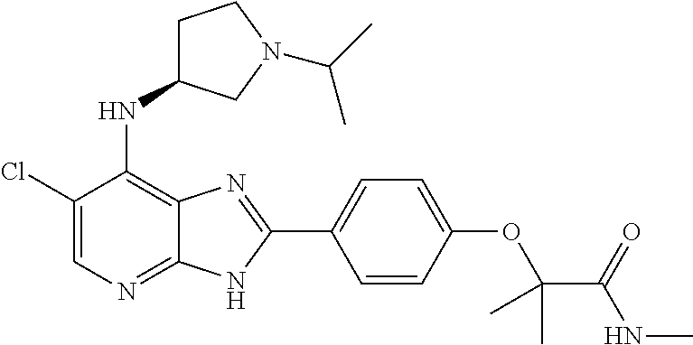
C1(Cl)=CN=C2C(=C1NC1CCN(C(C)C)C1)N=C(C1=CC=C(OC(C(NC)=O)(C)C)C=C1)N2
